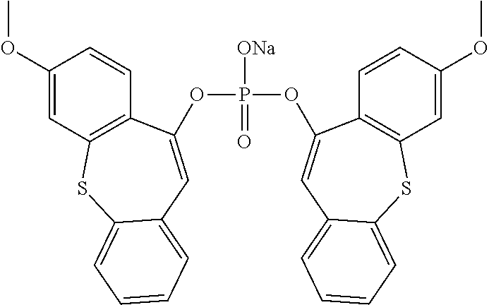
P([ONa])(=O)(OC1=CC2=CC=CC=C2SC2=C1C=CC(OC)=C2)OC1=CC2=CC=CC=C2SC2=C1C=CC(OC)=C2
